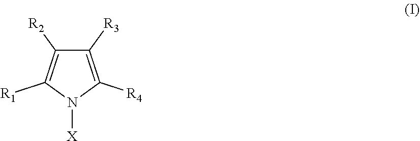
C1([R3])=C([R4])N([X])C([R1])=C1[R2]
